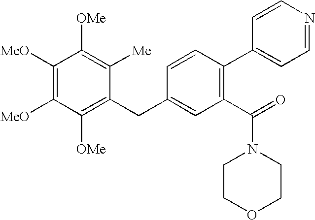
C1([MeO])=C([MeO])C([OMe])=C(CC2=CC(C(=O)N3CCOCC3)=C(C3=CC=NC=C3)C=C2)C([Me])=C1[OMe]
